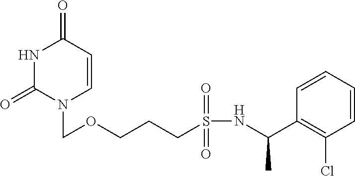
N1C(=O)N(COCCCS(NC(C2=C(Cl)C=CC=C2)C)(=O)=O)C=CC1=O
